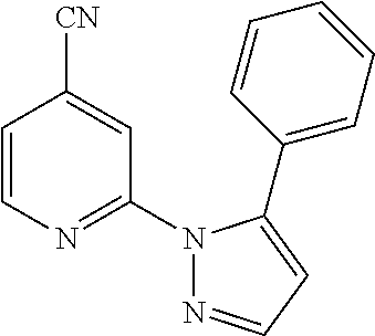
C1=CN=C(N2N=CC=C2C2=CC=CC=C2)C=C1[CN]
